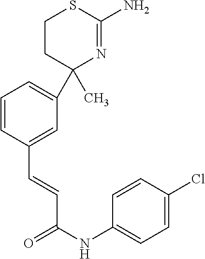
C1=CC(C=CC(NC2=CC=C(Cl)C=C2)=O)=CC(C2(C)N=C(N)SCC2)=C1
